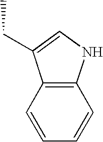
C(C1=CNC2=C1C=CC=C2)C
